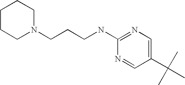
N1=CC(C(C)(C)C)=CN=C1NCCCN1CCCCC1
